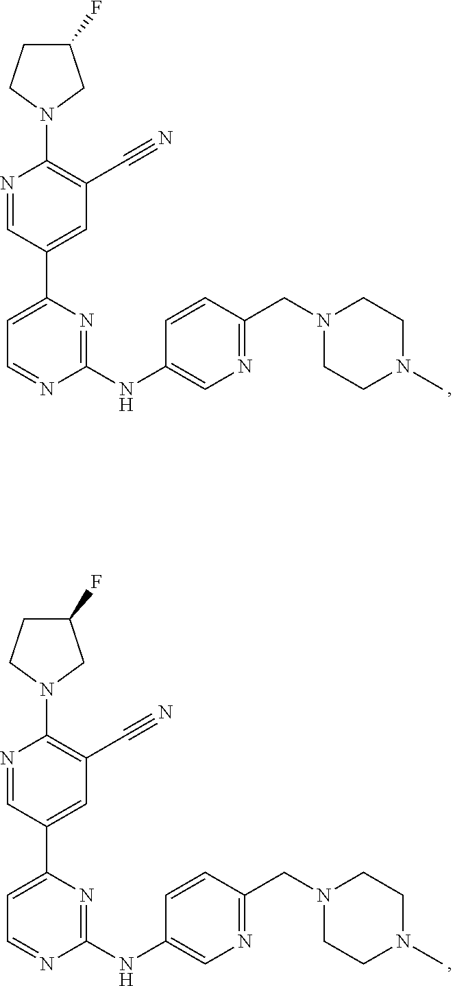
C1(F)CCN(C2=C(C#N)C=C(C3=CC=NC(NC4=CN=C(CN5CCN(C)CC5)C=C4)=N3)C=N2)C1.C1(F)CCN(C2=C(C#N)C=C(C3=CC=NC(NC4=CN=C(CN5CCN(C)CC5)C=C4)=N3)C=N2)C1
